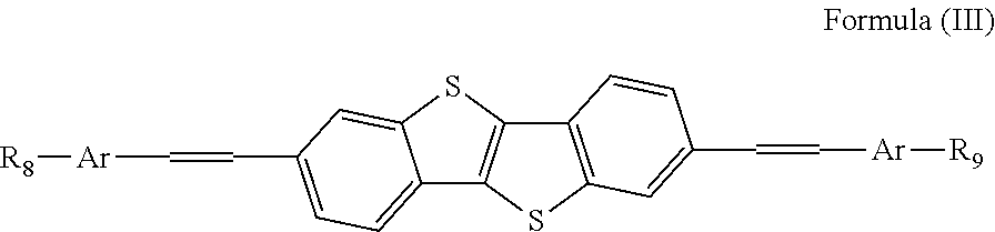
C12=CC=C(C=C[Ar][R8])C=C1SC1=C2SC2=C1C=CC(C=C[Ar][R9])=C2
